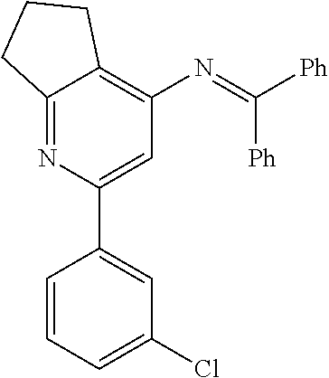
C1=CC=C(Cl)C=C1C1=CC(N=C([Ph])[Ph])=C2C(=N1)CCC2
